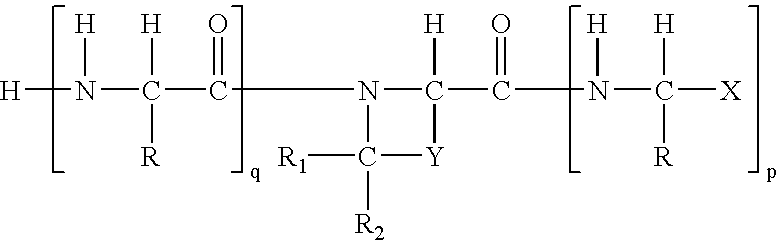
[H]N(C(C(N1C(C(N(C([X])([R])[H])[H])=O)([H])[Y]C1([R2])[R1])=O)([H])[R])[H]
